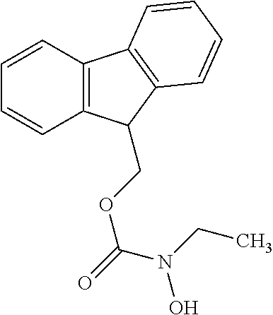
C1=CC2=C(C=C1)C(COC(=O)N(CC)O)C1=C2C=CC=C1
